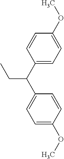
C1(C(C2=CC=C(OC)C=C2)CC)=CC=C(OC)C=C1
